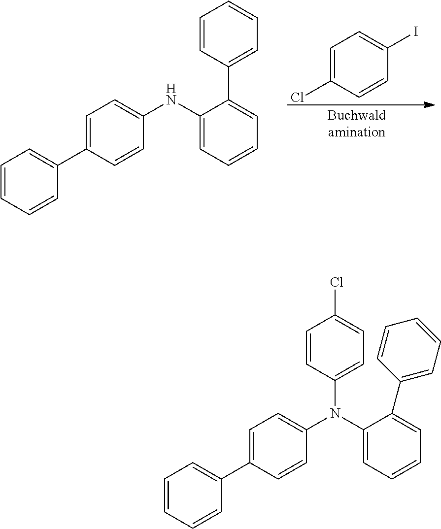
C1=CC=CC(C2=CC=C(NC3=CC=CC=C3C3=CC=CC=C3)C=C2)=C1.C1=C(Cl)C=CC(I)=C1.C1=CC=CC(C2=CC=C(N(C3=CC=CC=C3C3=CC=CC=C3)C3=CC=C(Cl)C=C3)C=C2)=C1
